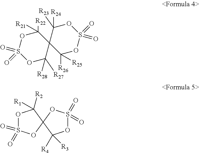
C1([R22])([R21])OS(=O)(=O)OC([R28])([R27])C12C([R26])([R25])OS(=O)(=O)OC2([R24])[R23].O1S(=O)(=O)OC2(C1([R2])[R1])OS(=O)(=O)OC2([R3])[R4]
